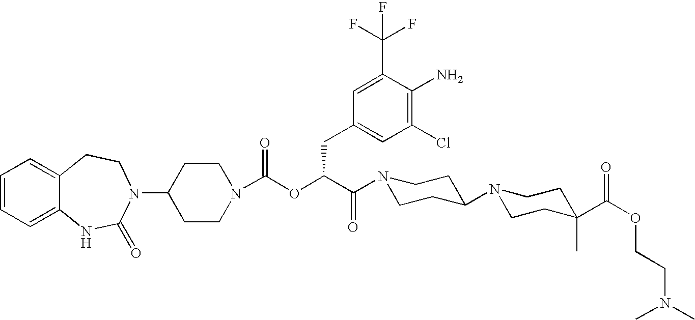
C1(N2C(=O)NC3=CC=CC=C3CC2)CCN(C(OC(C(=O)N2CCC(N3CCC(C(OCCN(C)C)=O)(C)CC3)CC2)CC2=CC(Cl)=C(N)C(C(F)(F)F)=C2)=O)CC1
